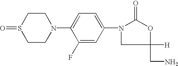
C1CS(=O)CCN1C1=CC=C(N2CC([H])(CN)OC2=O)C=C1F
